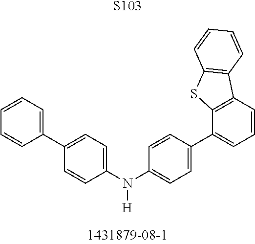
[S103].C1(N(C2=CC=C(C3=CC=CC4=C3SC3=C4C=CC=C3)C=C2)[H])=CC=C(C2=CC=CC=C2)C=C1
